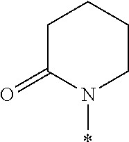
C1C(=O)N(*)CCC1
